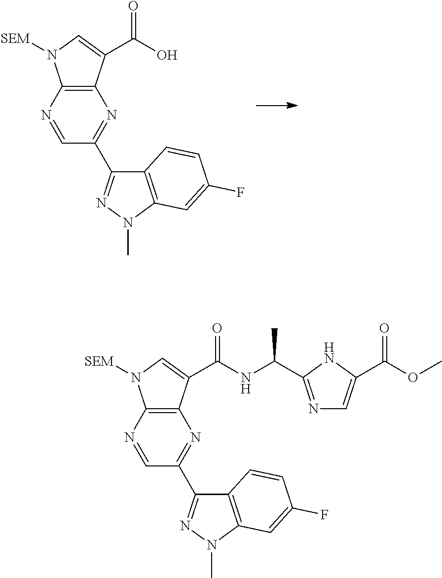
C12=C(C(C(O)=O)=CN1[SEM])N=C(C1=NN(C)C3=C1C=CC(F)=C3)C=N2.C12=C(C(C(NC(C)C3=NC=C(C(OC)=O)N3)=O)=CN1[SEM])N=C(C1=NN(C)C3=C1C=CC(F)=C3)C=N2
